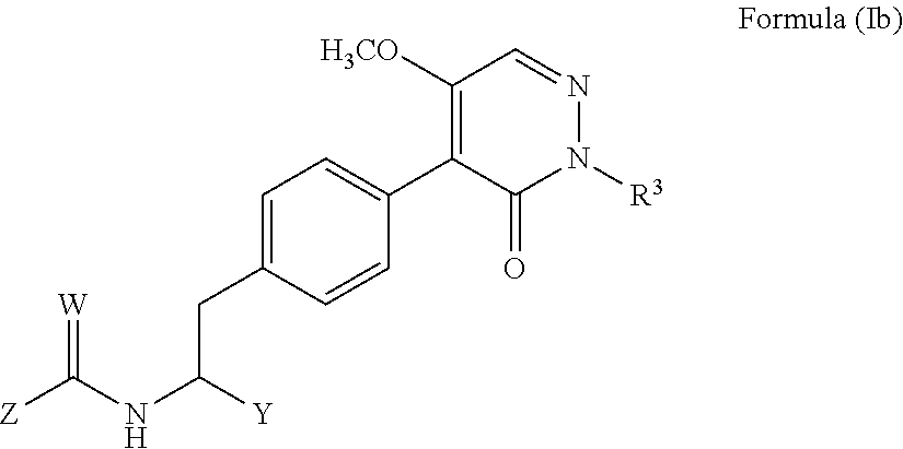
C1=C(CC(NC([Z])=[W])[Y])C=CC(C2=C([H3CO])C=NN([R3])C2=O)=C1
